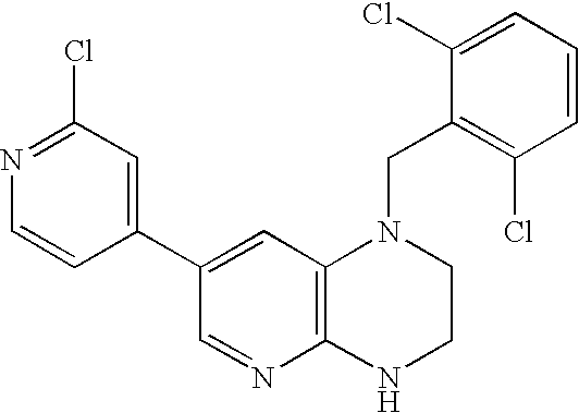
C12=C(NCCN1CC1=C(Cl)C=CC=C1Cl)N=CC(C1=CC(Cl)=NC=C1)=C2
